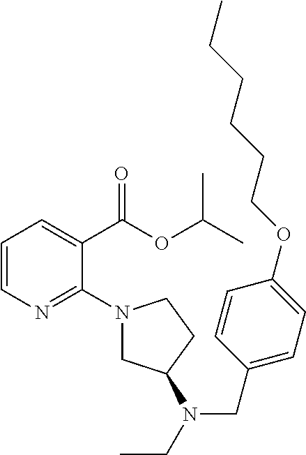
C1=CN=C(N2CC(N(CC)CC3=CC=C(OCCCCCC)C=C3)CC2)C(C(OC(C)C)=O)=C1
